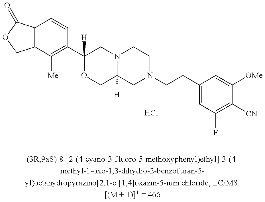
C12=C(C=CC(C3([H])OCC4([H])N(C3)CCN(CCC3=CC(F)=C([CN])C([OMe])=C3)C4)=C1[Me])C(=O)OC2.Cl
